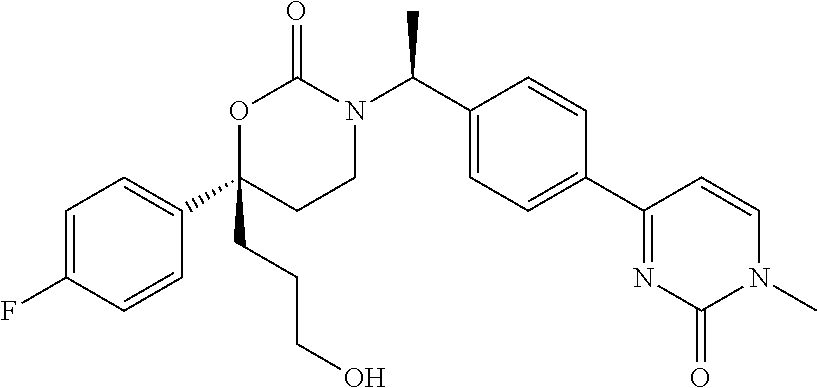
C1=C(F)C=CC(C2(CCCO)CCN(C(C3=CC=C(C4=NC(=O)N(C)C=C4)C=C3)C)C(=O)O2)=C1
